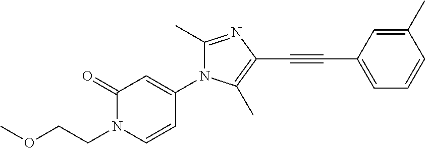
C1(=O)N(CCOC)C=CC(N2C(C)=NC(C#CC3=CC=CC(C)=C3)=C2C)=C1
